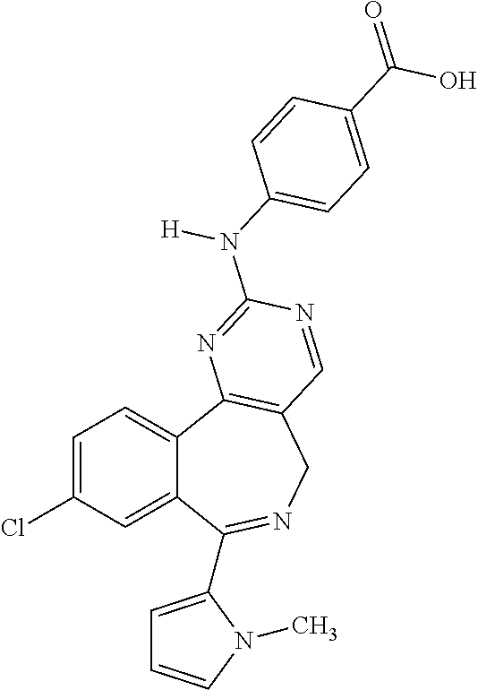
C1=C(Cl)C=C2C(=C1)C1=C(CN=C2C2=CC=CN2C)C=NC(N([H])C2=CC=C(C(O)=O)C=C2)=N1
